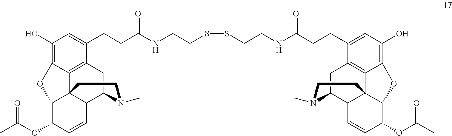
OC1=C2C3=C(C(CCC(NCCSSCCNC(CCC4=CC(O)=C5C6=C4CC4C7C6(C(C(OC(C)=O)C=C7)O5)CCN4C)=O)=O)=C1)CC1C4C3(C(C(OC(C)=O)C=C4)O2)CCN1C
